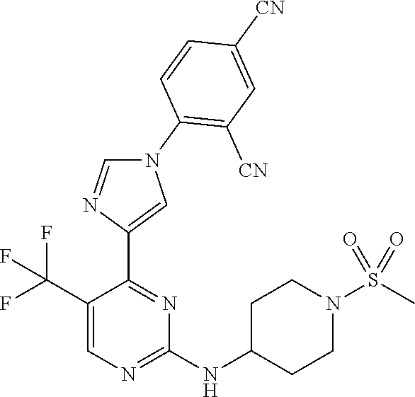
N1(C2=C([CN])C=C([CN])C=C2)C=NC(C2=NC(NC3CCN(S(C)(=O)=O)CC3)=NC=C2C(F)(F)F)=C1
